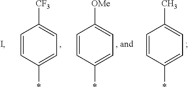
C1=CC(*)=CC=C1[CF3].C1=CC(*)=CC=C1[OMe].C1=CC(*)=CC=C1C
